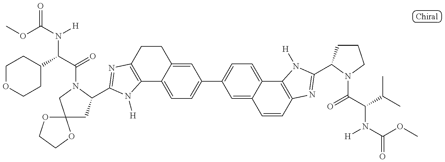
C12(CC(C3=NC4=C(C5=CC=C(C6=CC=C7C(=C6)C=CC6=C7N([H])C(C7CCCN7C(C(C(C)C)N(C(OC)=O)[H])=O)=N6)C=C5CC4)N3[H])N(C(C(C3CCOCC3)N(C(OC)=O)[H])=O)C1)OCCO2
